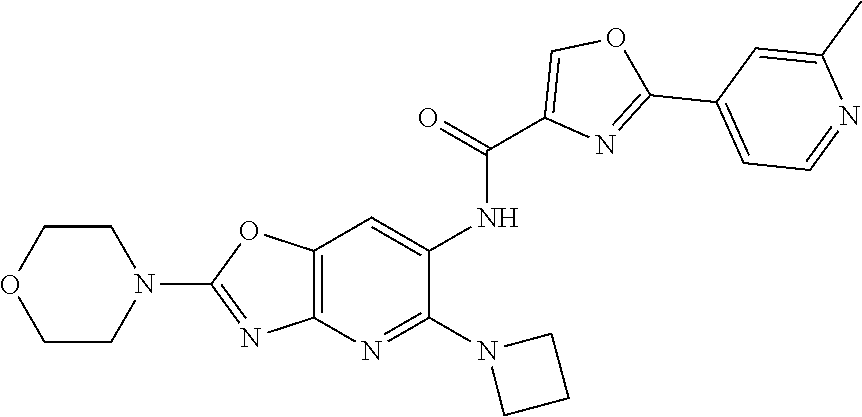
C1COCCN1C1=NC2=C(O1)C=C(NC(=O)C1=COC(C3=CC=NC(C)=C3)=N1)C(N1CCC1)=N2
